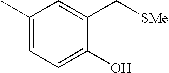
C1(C)=CC=C(O)C(C[SMe])=C1
